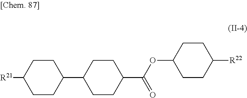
[R21]C1CCC(C2CCC(C(OC3CCC([R22])CC3)=O)CC2)CC1
